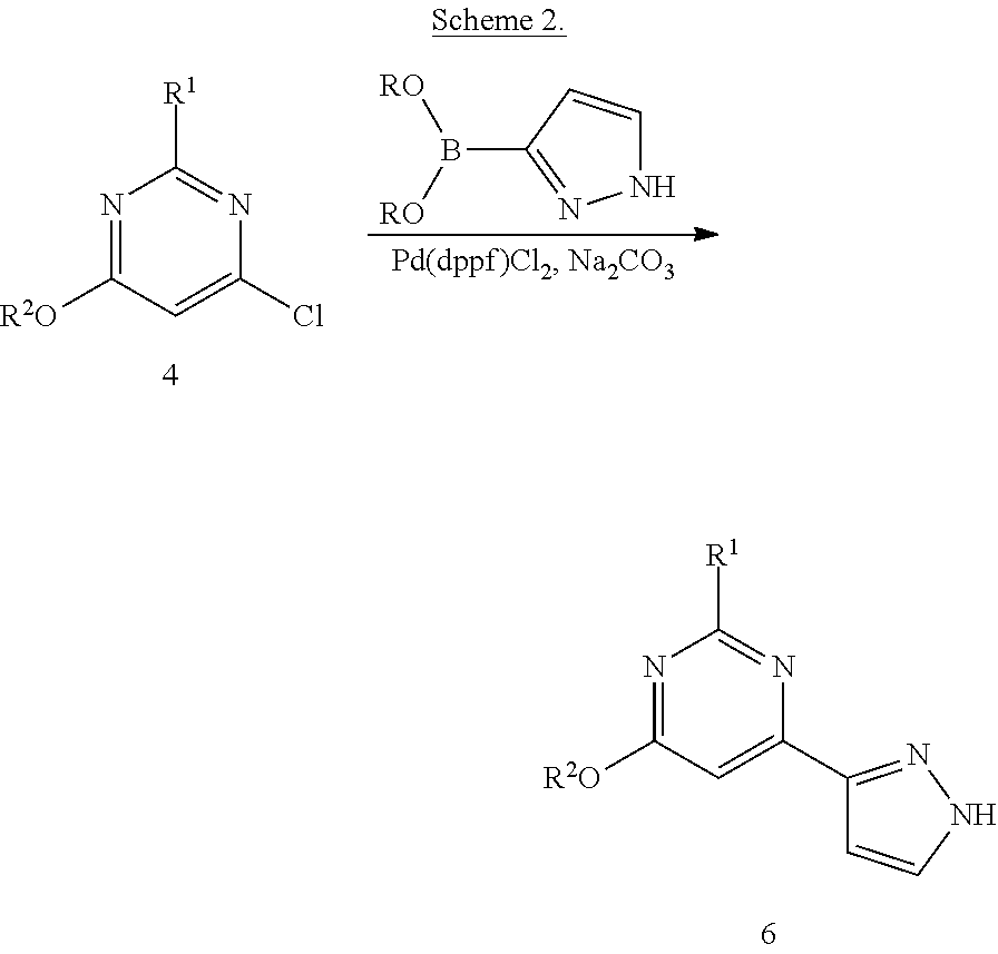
N1=C([R2O])C=C(C2=NNC=C2)N=C1[R1].N1=C([R2O])C=C(Cl)N=C1[R1].B(C1=NNC=C1)([RO])[RO]
